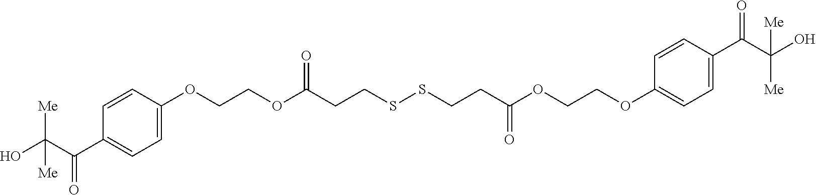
C(CSSCCC(OCCOC1=CC=C(C(C(O)([Me])[Me])=O)C=C1)=O)C(OCCOC1=CC=C(C(=O)C([Me])(O)[Me])C=C1)=O
